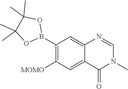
C1(B2OC(C)(C)C(C)(C)O2)=C([MOMO])C=C2C(=C1)N=CN(C)C2=O
